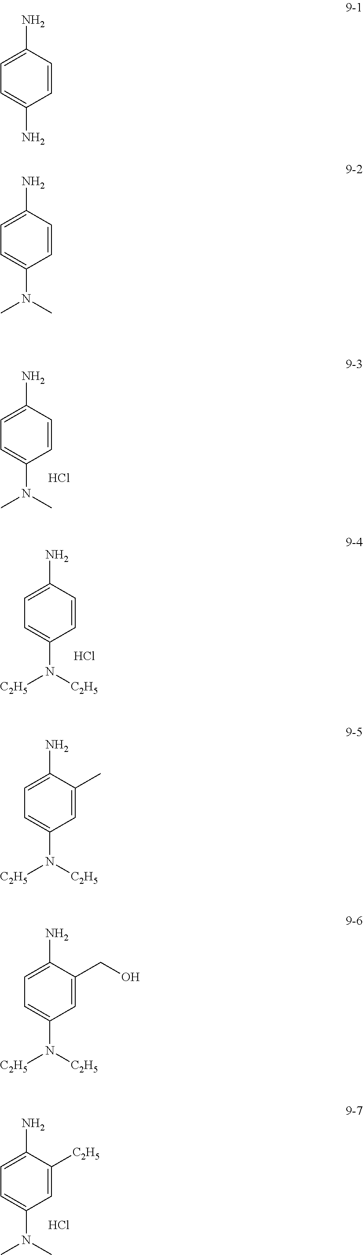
C1(N)=CC=C(N(C)C)C=C1.Cl.C1(N)=CC=C(N([C2H5])[C2H5])C=C1.Cl.C1(N)=CC=C(N(C)C)C=C1[C2H5].Cl.C1(N)=CC=C(N)C=C1.C1(N)=CC=C(N(C)C)C=C1.C1(N)=CC=C(N([C2H5])[C2H5])C=C1C.C1(N)=CC=C(N([C2H5])[C2H5])C=C1CO
